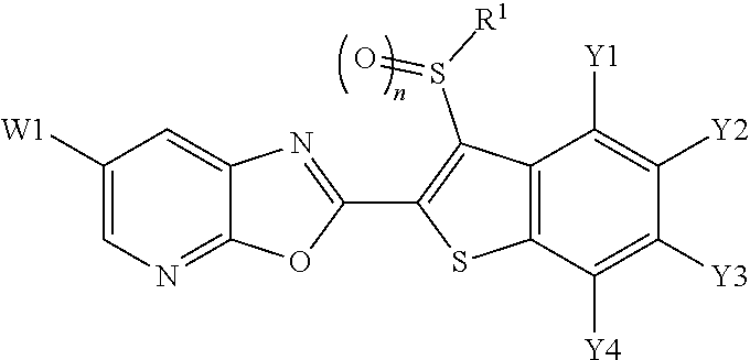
C12=NC=C([W1])C=C1N=C(C1=C(S(=O)[R1])C3=C(S1)C([Y4])=C([Y3])C([Y2])=C3[Y1])O2
